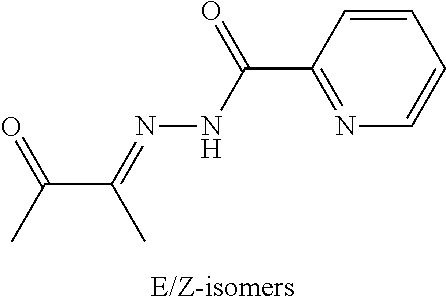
C1=CC(C(NN=C(C(C)=O)C)=O)=NC=C1
